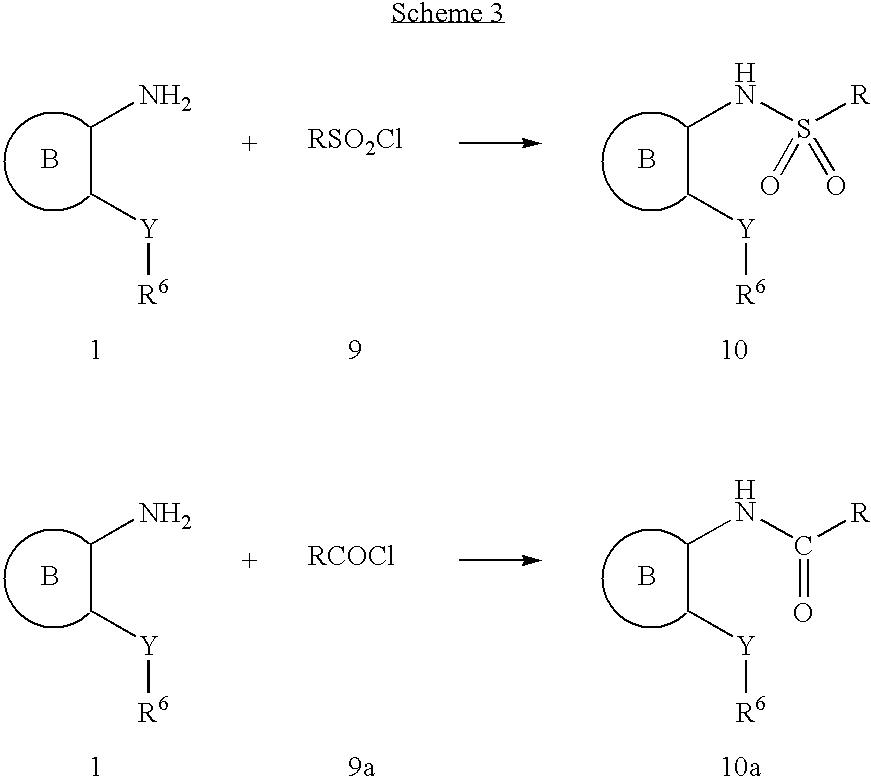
[Y](CCNS([R])(=O)=O)[R6].B.[Y](CCN)[R6].B.[Y](CCNC([R])=O)[R6].B.[Y](CCN)[R6].B
